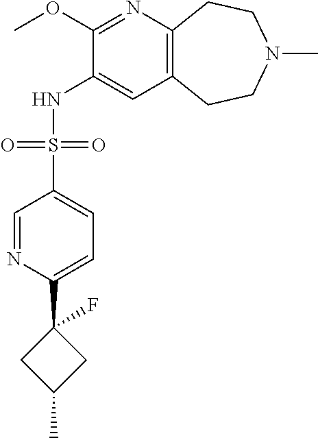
C12=C(CCN(C)CC1)C=C(NS(C1=CC=C(C3(F)CC(C)C3)N=C1)(=O)=O)C(OC)=N2
